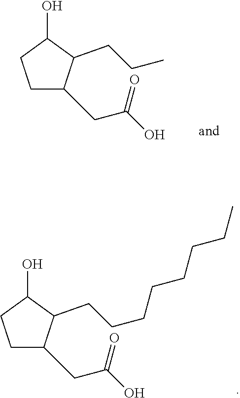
C1C(CC(O)=O)C(CCC)C(O)C1.C1C(CC(O)=O)C(CCCCCCCC)C(O)C1
